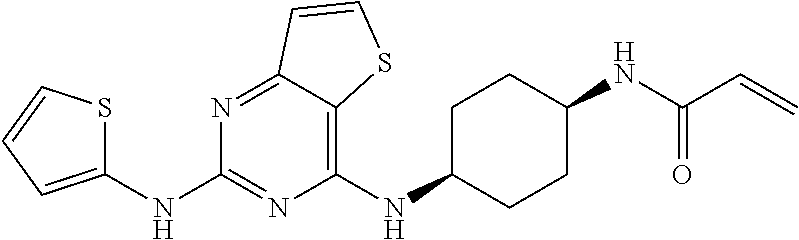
C1(NC2CCC(NC(C=C)=O)CC2)=C2C(=NC(NC3=CC=CS3)=N1)C=CS2
